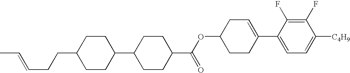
C1(F)=C(F)C(C2=CCC(OC(C3CCC(C4CCC(CCC=CC)CC4)CC3)=O)CC2)=CC=C1[C4H9]
